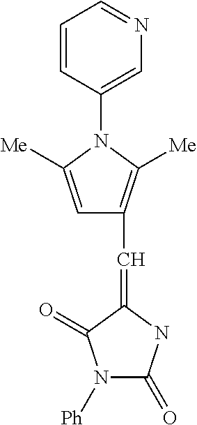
[Ph]N1C(=O)NC(=CC2=C([Me])N(C3=CN=CC=C3)C([Me])=C2)C1=O
